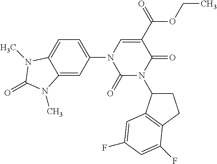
C1(=O)N(C2CCC3=C2C=C(F)C=C3F)C(=O)C(C(OCC)=O)=CN1C1=CC=C2C(=C1)N(C)C(=O)N2C
